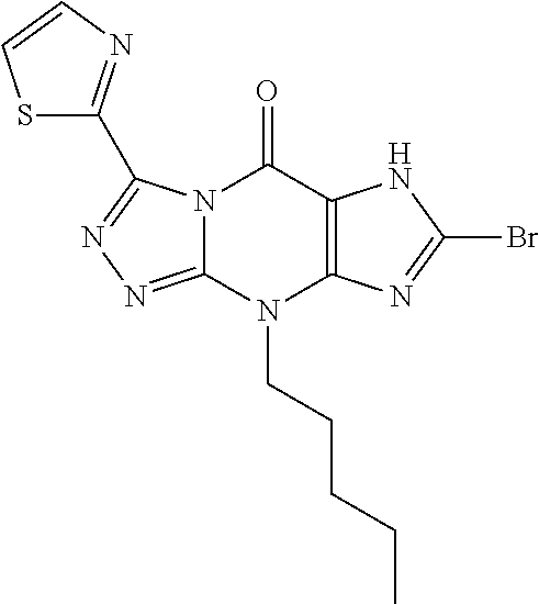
N12C(=NN=C1C1=NC=CS1)N(CCCCC)C1=C(C2=O)NC(Br)=N1
